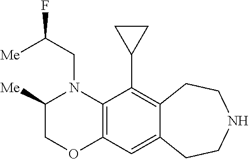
N1(CC(F)[Me])C([Me])COC2=C1C(C1CC1)=C1C(=C2)CCNCC1
